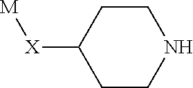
C1([X][M])CCNCC1
